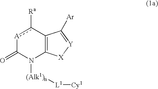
[A]1c([Ra])C2=C(N([(Alk1)n][L1][Cy1])C1=O)[X][Y]=C2[Ar]
